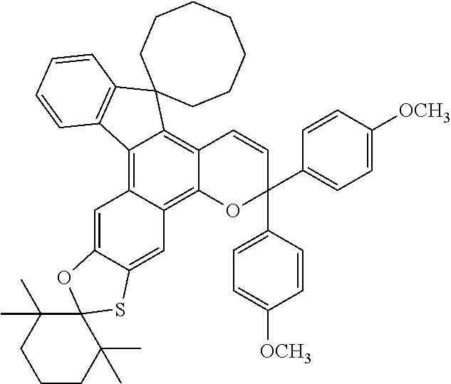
C12=C3C(=C4C(=C1C=CC(C1=CC=C([OCH3])C=C1)(C1=CC=C([OCH3])C=C1)O2)C1(C2=C4C=CC=C2)CCCCCCC1)C=C1C(=C3)SC2(O1)C(C)(C)CCCC2(C)C
